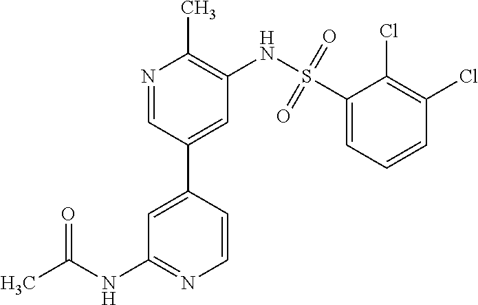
C1=CC(C2=CC(NS(C3=CC=CC(Cl)=C3Cl)(=O)=O)=C(C)N=C2)=CC(NC(C)=O)=N1
